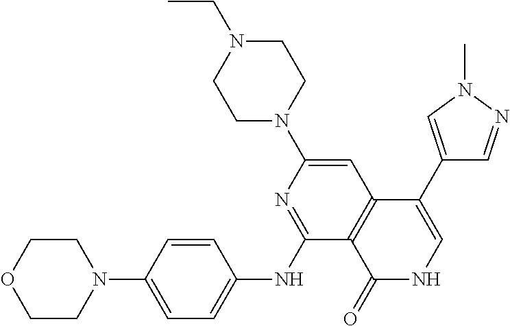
N1(C2=CC3=C(C(NC4=CC=C(N5CCOCC5)C=C4)=N2)C(=O)NC=C3C2=CN(C)N=C2)CCN(CC)CC1
